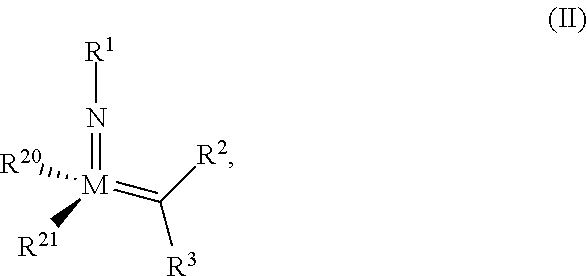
N(=[M](=C([R3])[R2])([R20])[R21])[R1]
